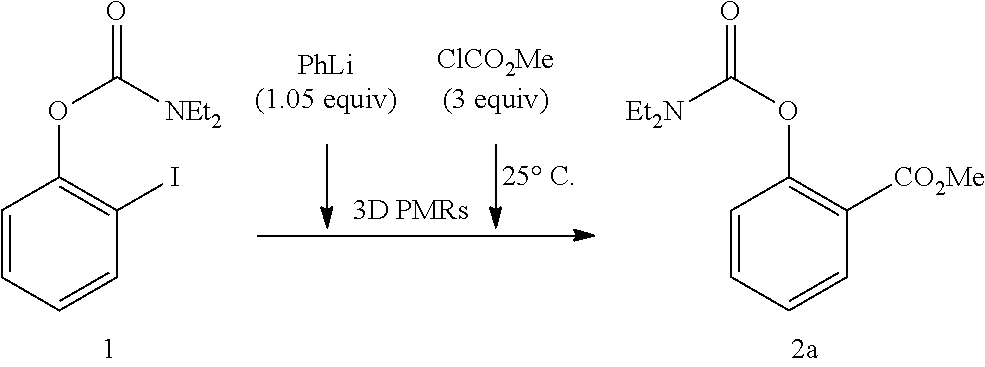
C1=CC=CC(I)=C1OC([NEt2])=O.C1=CC=CC([CO2Me])=C1OC([Et2N])=O
